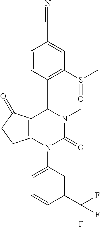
C1=CC(C2C3=C(N(C4=CC=CC(C(F)(F)F)=C4)C(=O)N2C)CCC3=O)=C(S(C)=O)C=C1C#N
